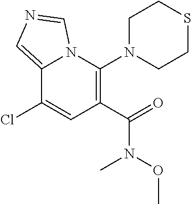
C1(C(N(OC)C)=O)=C(N2CCSCC2)N2C(=CN=C2)C(Cl)=C1
